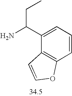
C1(C(N)CC)=CC=CC2=C1C=CO2
